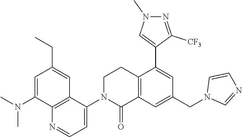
C1N(C2=CC=NC3=C2C=C(CC)C=C3N(C)C)C(=O)C2=C(C1)C(C1=CN(C)N=C1[CF3])=CC(CN1C=NC=C1)=C2
